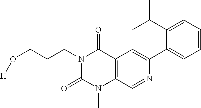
C12=C(C=NC(C3=CC=CC=C3C(C)C)=C1)N(C)C(=O)N(CCCO[H])C2=O
